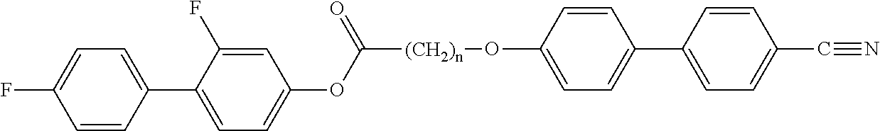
[(CH2)n](C(OC1=CC=C(C2=CC=C(F)C=C2)C(F)=C1)=O)OC1=CC=C(C2=CC=C(C#N)C=C2)C=C1
